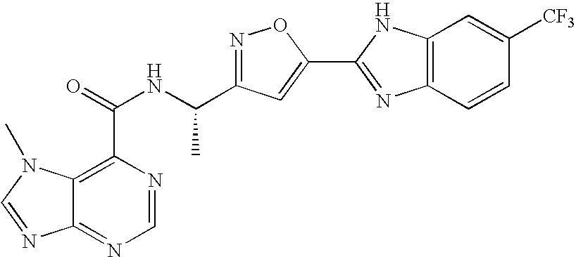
C12=NC=NC(C(=O)NC(C3=NOC(C4=NC5=C(N4)C=C([CF3])C=C5)=C3)C)=C1N(C)C=N2
